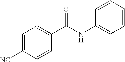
C1=C([NC])C=CC(C(NC2=CC=CC=C2)=O)=C1
